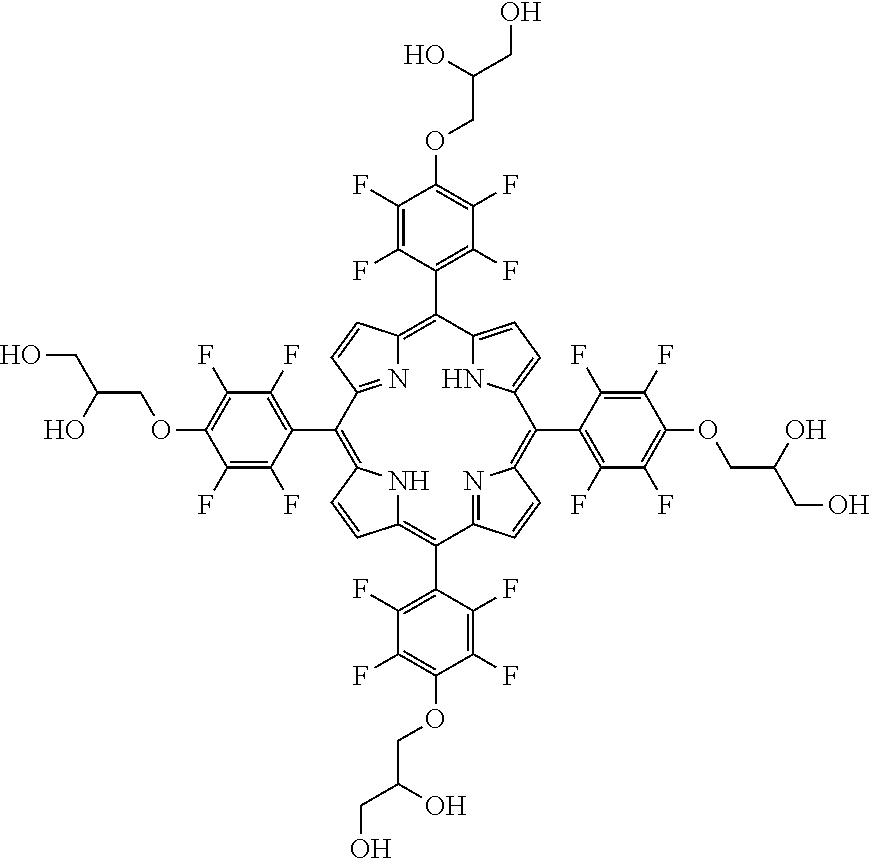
C12=CC=C(N1)C(C1=C(F)C(F)=C(OCC(O)CO)C(F)=C1F)=C1N=C(C=C1)C(C1=C(F)C(F)=C(OCC(O)CO)C(F)=C1F)=C1NC(=C(C3=C(F)C(F)=C(OCC(O)CO)C(F)=C3F)C3=NC(=C2C2=C(F)C(F)=C(OCC(O)CO)C(F)=C2F)C=C3)C=C1
